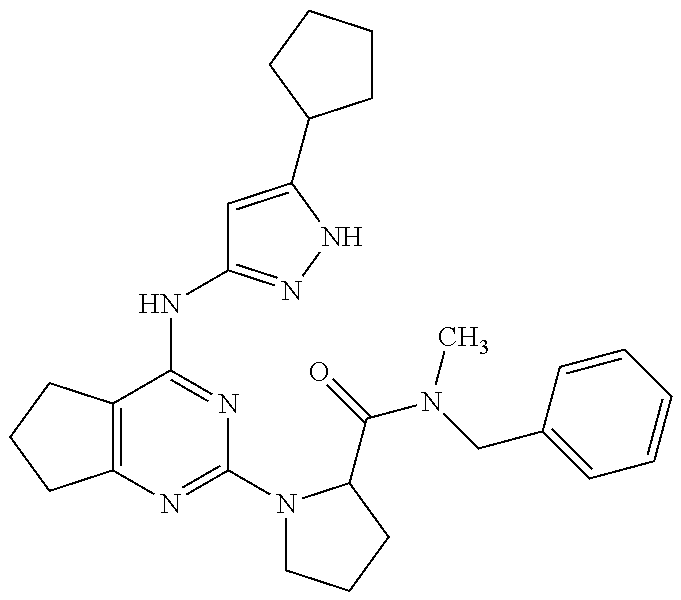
C12=C(C(NC3=NNC(C4CCCC4)=C3)=NC(N3CCCC3C(=O)N(CC3=CC=CC=C3)C)=N1)CCC2
